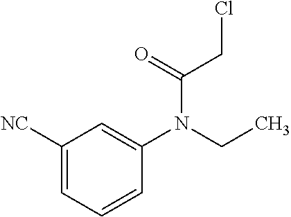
C1([NC])=CC=CC(N(CC)C(CCl)=O)=C1
